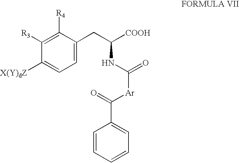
C1([X(Y)dZ])=CC=C(CC([COOH])NC(=O)[Ar]C(C2=CC=CC=C2)=O)C([R4])=C1[R3]
